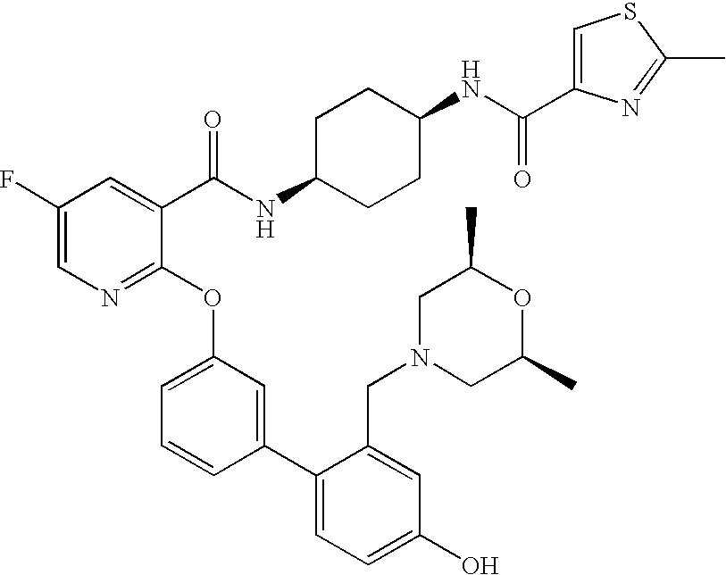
C1(F)=CN=C(OC2=CC=CC(C3=CC=C(O)C=C3CN3CC(C)OC(C)C3)=C2)C(C(NC2CCC(NC(=O)C3=CSC(C)=N3)CC2)=O)=C1
